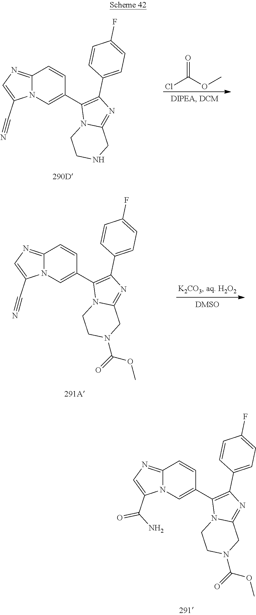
C12=NC=C(C#N)N1C=C(C1=C(C3=CC=C(F)C=C3)N=C3N1CCNC3)C=C2.ClC(OC)=O.C12=NC=C(C#N)N1C=C(C1=C(C3=CC=C(F)C=C3)N=C3N1CCN(C(=O)OC)C3)C=C2.C12=NC=C(C(N)=O)N1C=C(C1=C(C3=CC=C(F)C=C3)N=C3N1CCN(C(=O)OC)C3)C=C2
